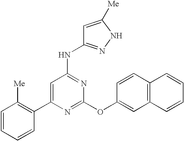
C1=C(C2=C([Me])C=CC=C2)N=C(OC2=CC3=C(C=C2)C=CC=C3)N=C1NC1=NNC([Me])=C1
